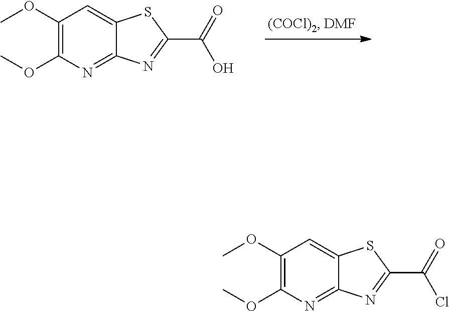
O(C)C1=C(OC)C=C2C(=N1)N=C(C(O)=O)S2.O(C)C1=C(OC)C=C2C(=N1)N=C(C(Cl)=O)S2
